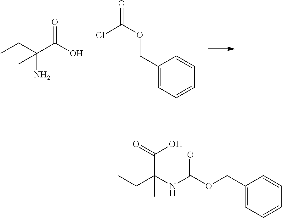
C1(COC(=O)Cl)=CC=CC=C1.C(C(C(O)=O)(N)C)C.C1(COC(NC(CC)(C(O)=O)C)=O)=CC=CC=C1
